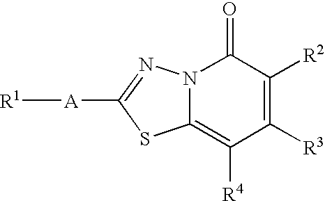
C12=C([R4])C([R3])=C([R2])C(=O)N1N=C([A][R1])S2
